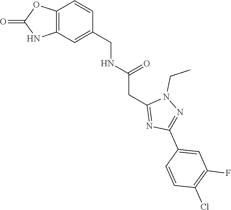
C1(C2=CC(F)=C(Cl)C=C2)=NN(CC)C(CC(NCC2=CC3=C(C=C2)OC(=O)N3)=O)=N1
